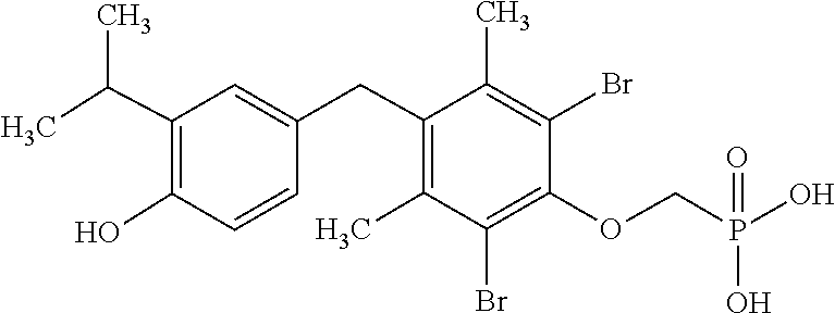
C1(C)=C(Br)C(OCP(O)(O)=O)=C(Br)C(C)=C1CC1=CC(C(C)C)=C(O)C=C1
